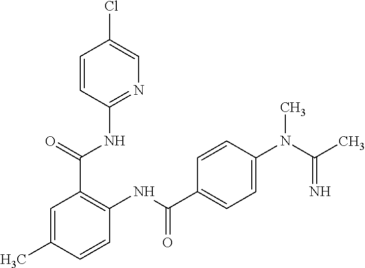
N1=C(NC(C2=C(NC(=O)C3=CC=C(N(C(C)=N)C)C=C3)C=CC(C)=C2)=O)C=CC(Cl)=C1
